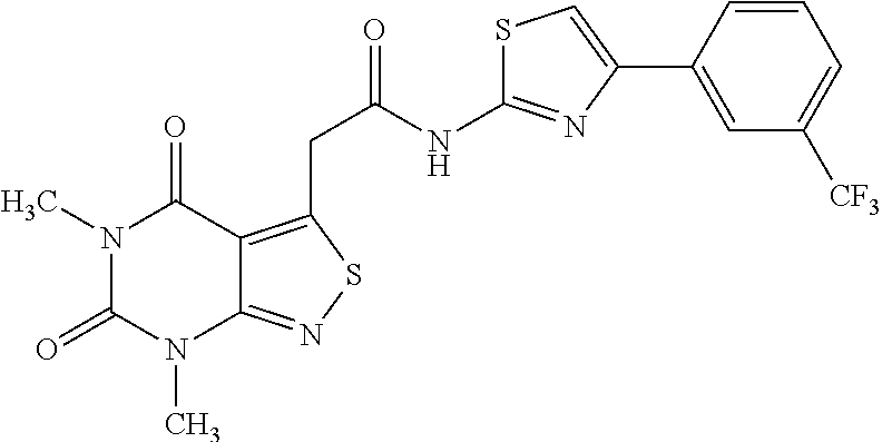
N1(C)C(=O)N(C)C2=NSC(CC(NC3=NC(C4=CC([CF3])=CC=C4)=CS3)=O)=C2C1=O
